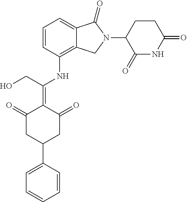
C1(NC(=C2C(=O)CC(C3=CC=CC=C3)CC2=O)CO)=C2C(=CC=C1)C(=O)N(C1C(=O)NC(=O)CC1)C2
